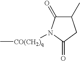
C1(C)C(=O)N([CO(CH2)q]C)C(=O)C1
